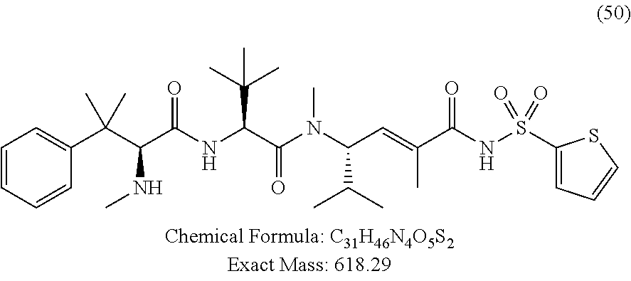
C1=CC=C(C(C(C(NC(C(N(C(C=C(C(NS(C2=CC=CS2)(=O)=O)=O)C)C(C)C)C)=O)C(C)(C)C)=O)NC)(C)C)C=C1
